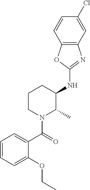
O(C1=CC=CC=C1C(N1C(C)C(NC2=NC3=C(O2)C=CC(Cl)=C3)CCC1)=O)CC
